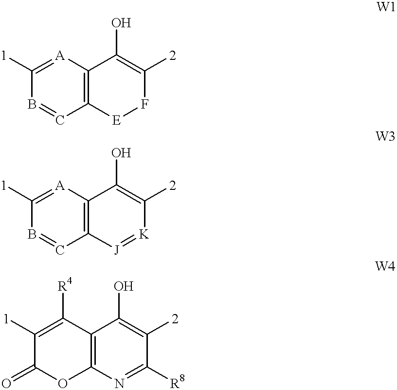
C12=C([A]=C([1])B=C1)C(O)=C([2])F[E]2.C12=C([A]=C([1])B=C1)C(O)=C([2])[K]=[J]2.C12=C(C([R4])=C([1])C(=O)O1)C(O)=C([2])C([R8])=N2
